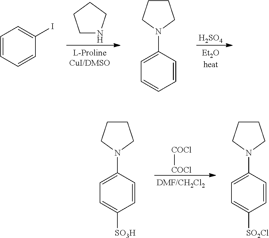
C1=CC=CC(I)=C1.C1NCCC1.C1(N2CCCC2)=CC=CC=C1.[H2SO4].C1(N2CCCC2)=CC=C([SO3H])C=C1.[COCl][COCl].C1(N2CCCC2)=CC=C([SO2Cl])C=C1
